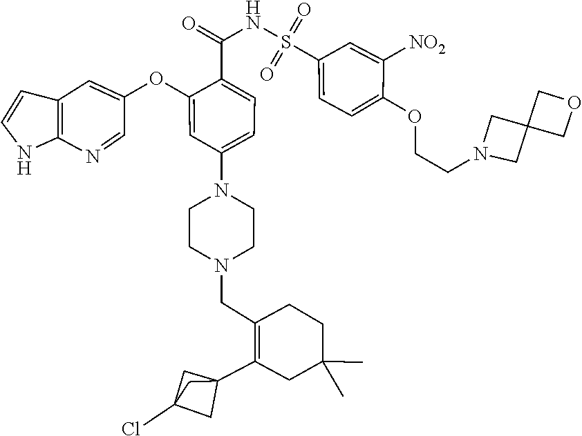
C12(CN(CCOC3=CC=C(S(NC(C4=CC=C(N5CCN(CC6=C(C78CC(Cl)(C7)C8)CC(C)(C)CC6)CC5)C=C4OC4=CC5=C(N=C4)NC=C5)=O)(=O)=O)C=C3[NO2])C1)COC2
